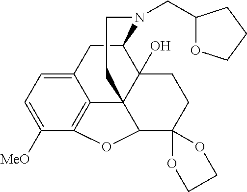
C12CC3=CC=C([MeO])C4=C3C3(C1(O)CCC1(C3O4)OCCO1)CCN2CC1OCCC1
